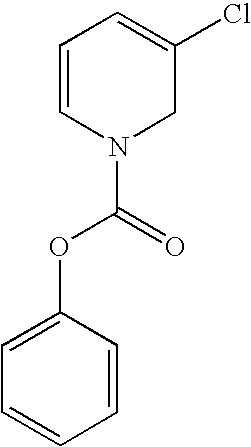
C1=CC(OC(=O)N2CC(Cl)=CC=C2)=CC=C1
